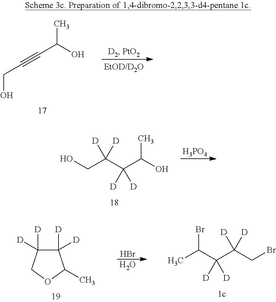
OCC#CC(O)C.OCC(C(C(O)C)([D])[D])([D])[D].[H3PO4].Br.O.C1([D])([D])C([D])([D])COC1C.C(C(C(CBr)([D])[D])([D])[D])(Br)C
